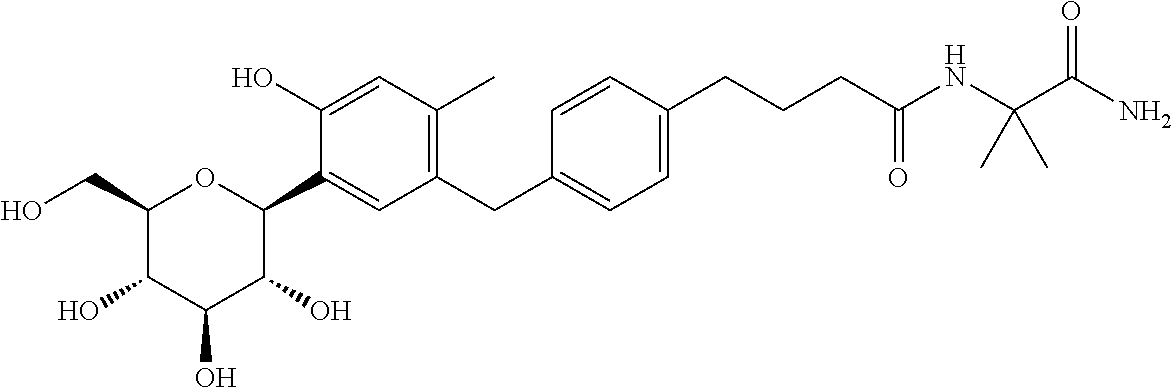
C1(CO)C(O)C(O)C(O)C(C2=CC(CC3=CC=C(CCCC(NC(C(N)=O)(C)C)=O)C=C3)=C(C)C=C2O)O1
